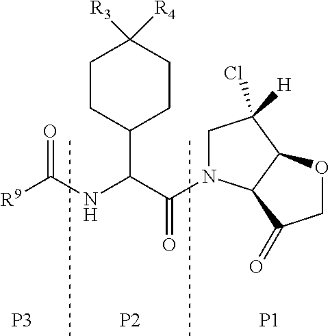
C1CC(C(C(=O)N2CC(Cl)([H])C3C2C(=O)CO3)NC([R9])=O)CCC1([R4])[R3].[P3].[P2].[P1]
